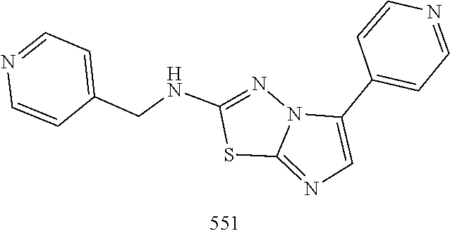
C1(C2=CN=C3N2N=C(NCC2=CC=NC=C2)S3)=CC=NC=C1
